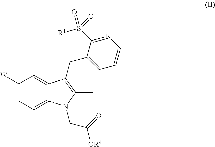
C1([W])=CC=C2C(=C1)C(CC1=CC=CN=C1S([R1])(=O)=O)=C(C)N2CC([OR4])=O
